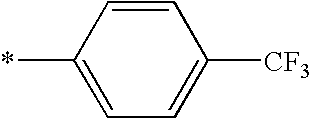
C1=C(*)C=CC([CF3])=C1
